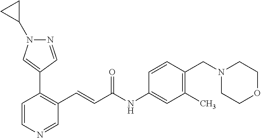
N1=CC(C2=C(C=CC(NC3=CC(C)=C(CN4CCOCC4)C=C3)=O)C=NC=C2)=CN1C1CC1
